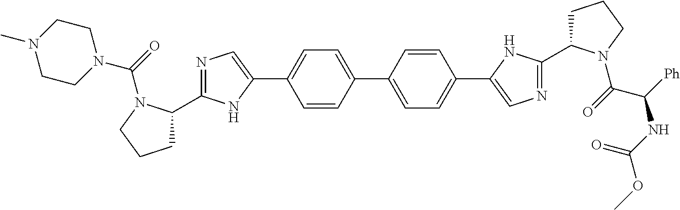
C1(C2=CC=C(C3=CN=C(C4CCCN4C(C([Ph])NC(OC)=O)=O)N3)C=C2)=CC=C(C2=CN=C(C3CCCN3C(=O)N3CCN(C)CC3)N2)C=C1
